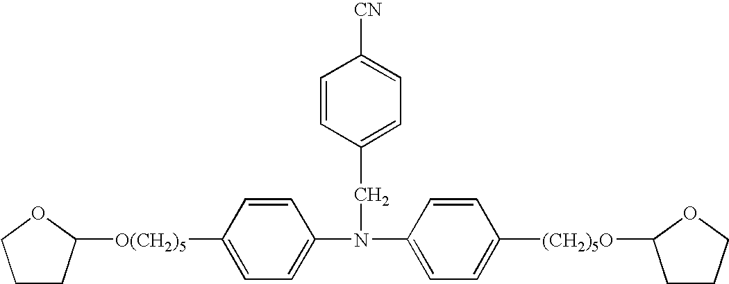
C1CC([O(CH2)5]C2=CC=C(N(C3=CC=C([(CH2)5O]C4CCCO4)C=C3)CC3=CC=C([CN])C=C3)C=C2)OC1
